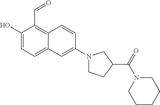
C1(O)=CC=C2C(=C1C=O)C=CC(N1CCC(C(N3CCCCC3)=O)C1)=C2
